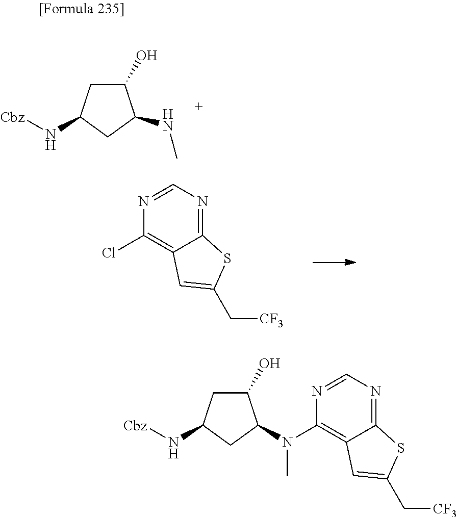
C1(O)CC(N[Cbz])CC1NC.N1=CN=C2C(=C1Cl)C=C(C[CF3])S2.C1(O)CC(N[Cbz])CC1N(C1=C2C(=NC=N1)SC(C[CF3])=C2)C
